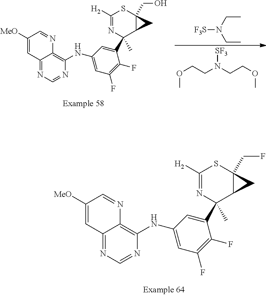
C12=NC=NC(NC3=CC(F)=C(F)C(C4(C)C5C(CF)(SC([H2])=N4)C5)=C3)=C1N=CC([MeO])=C2.N(CC)(CC)[F3S].O(CCN(CCOC)[SF3])C.C12=NC=NC(NC3=CC(F)=C(F)C(C4(C)C5C(CO)(SC([H2])=N4)C5)=C3)=C1N=CC([MeO])=C2
